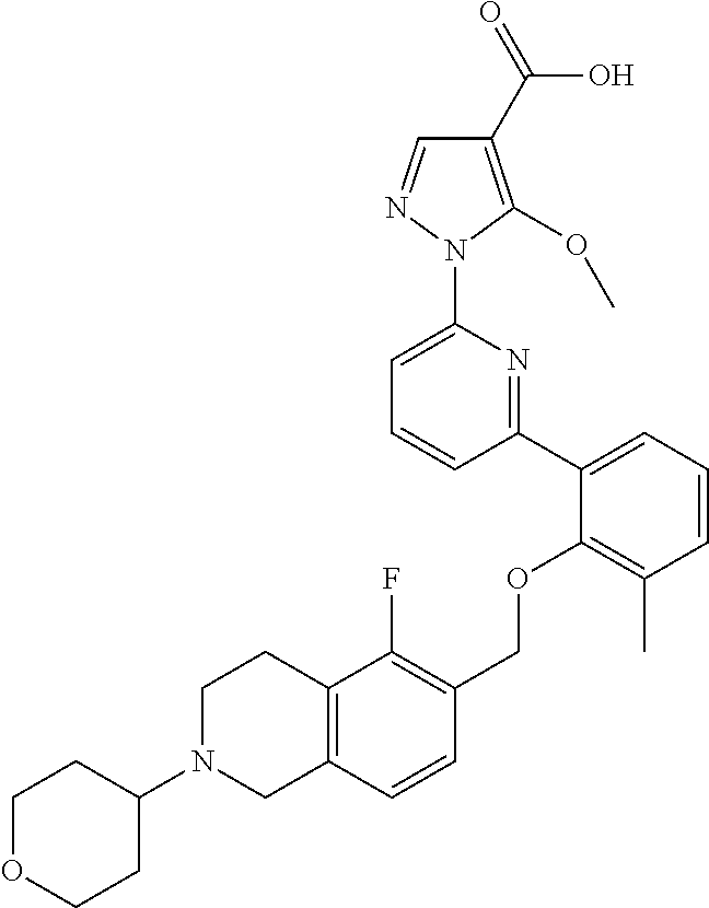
C1(C2=CC=CC(C)=C2OCC2=C(F)C3=C(C=C2)CN(C2CCOCC2)CC3)=NC(N2N=CC(C(=O)O)=C2OC)=CC=C1
